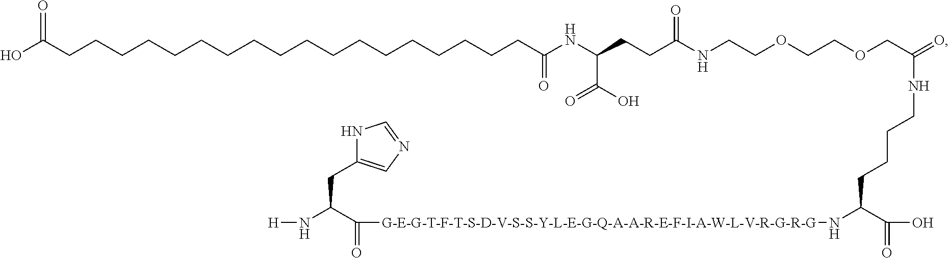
N1C(CC(N[H])C([G-E-G-T-F-T-S-D-V-S-S-Y-L-E-G-Q-A-A-R-E-F-I-A-W-L-V-R-G-R-G]NC(C(O)=O)CCCCNC(=O)COCCOCCNC(CCC(NC(CCCCCCCCCCCCCCCCCCC(O)=O)=O)C(O)=O)=O)=O)=CN=C1
